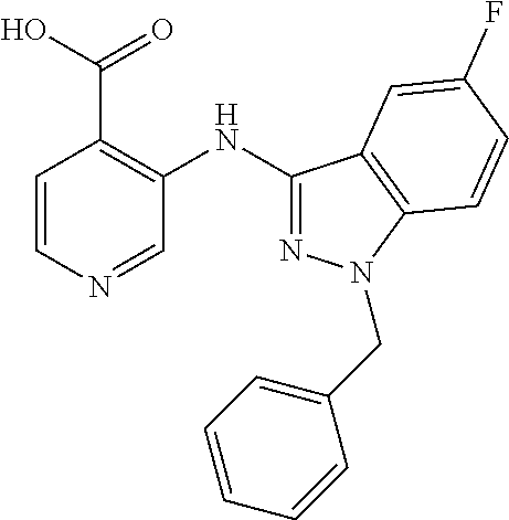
C1=CN=CC(NC2=NN(CC3=CC=CC=C3)C3=C2C=C(F)C=C3)=C1C(O)=O
